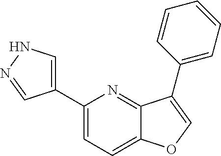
C1(C2=CNN=C2)=CC=C2C(=N1)C(C1=CC=CC=C1)=CO2
